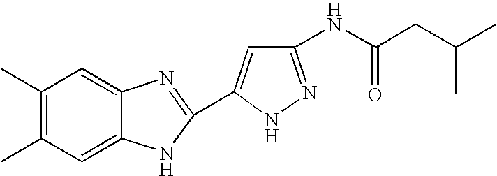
C1(C)=C(C)C=C2C(=C1)N=C(C1=CC(NC(CC(C)C)=O)=NN1)N2
